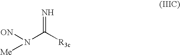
[ON]N(C([R3c])=N)[Me]
